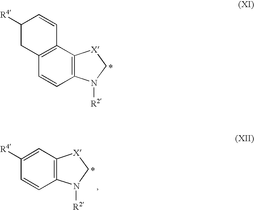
C1=CC2=C(C=C1[R4])[X]CN2[R2].C1=CC2=C(C3=C1CC([R4])C=C3)[X]CN2[R2]
